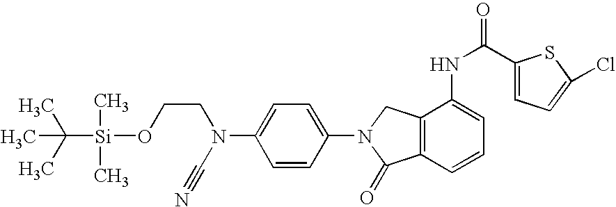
C1=CC(N2CC3=C(C=CC=C3NC(C3=CC=C(Cl)S3)=O)C2=O)=CC=C1N(CCO[Si](C(C)(C)C)(C)C)C#N
